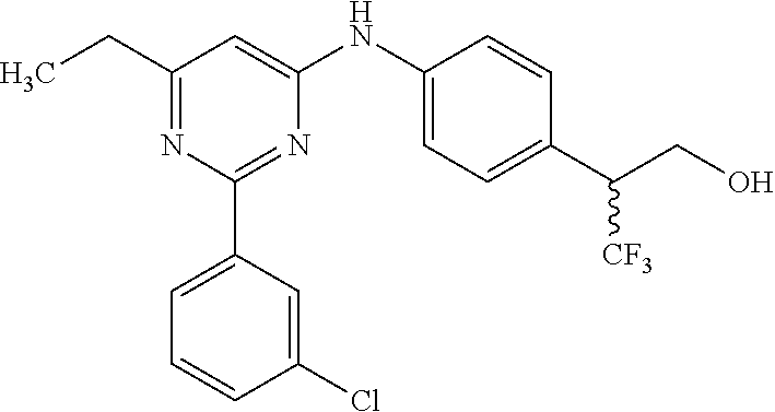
C1(C2=CC=CC(Cl)=C2)=NC(NC2=CC=C(C(CO)[CF3])C=C2)=CC(CC)=N1
